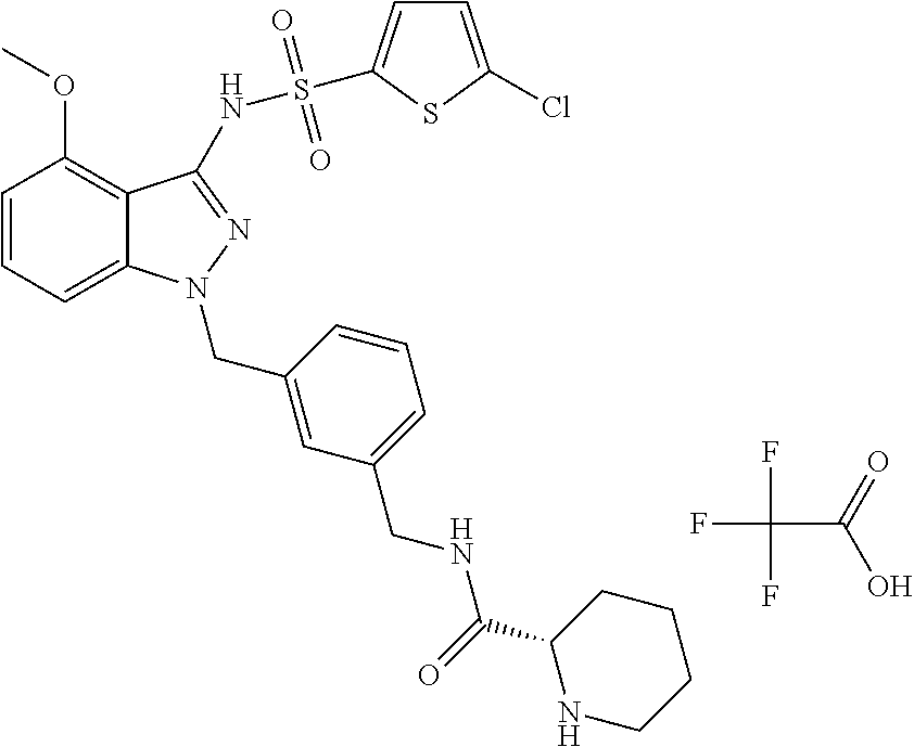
C1=CC=C2C(=C1OC)C(NS(=O)(=O)C1=CC=C(Cl)S1)=NN2CC1=CC(CNC(C2NCCCC2)=O)=CC=C1.C(C(=O)O)(F)(F)F
